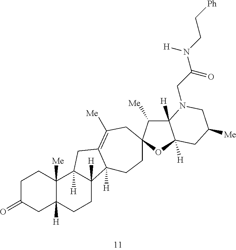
C1C(=O)CC2([H])C([Me])(C1)C1([H])C([H])(CC2)C2([H])C(=C([Me])CC3(CC2)C([Me])C2([H])C([H])(O3)CC([Me])CN2CC(N([H])CC[Ph])=O)C1
